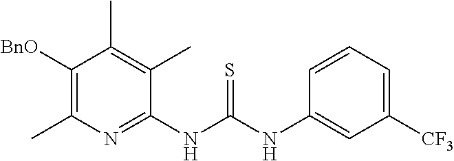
C1(NC(NC2=CC([CF3])=CC=C2)=S)=NC(C)=C([BnO])C(C)=C1C
